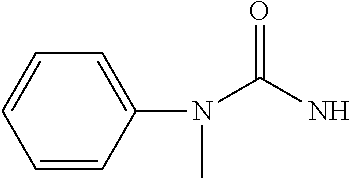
C1=CC(N(C(N)=O)C)=CC=C1
